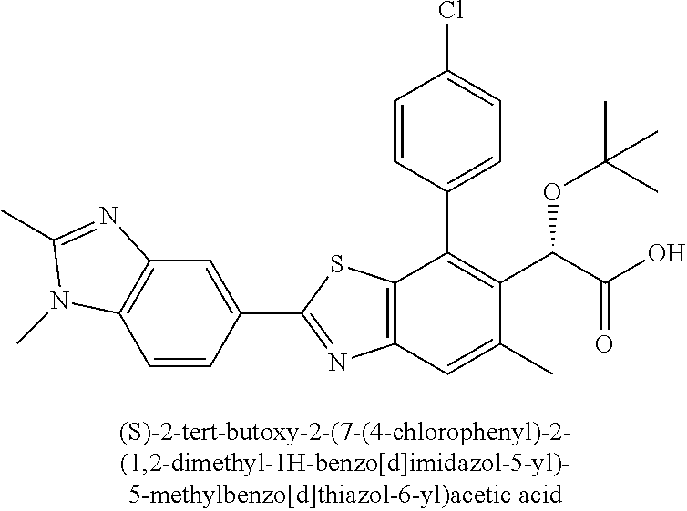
C12=C(C=C(C)C(C(C(O)=O)OC(C)(C)C)=C1C1=CC=C(Cl)C=C1)N=C(C1=CC3=C(C=C1)N(C)C(C)=N3)S2
